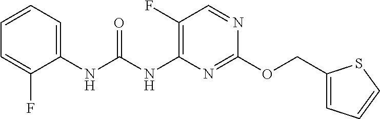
C1(F)=C(NC(NC2=CC=CC=C2F)=O)N=C(OCC2=CC=CS2)N=C1
